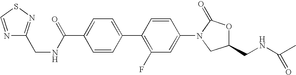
C1=C(C(=O)NCC2=NSC=N2)C=CC(C2=C(F)C=C(N3CC(CNC(=O)C)OC3=O)C=C2)=C1
